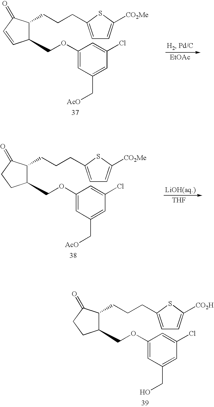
C1(COC2=CC(CO)=CC(Cl)=C2)C(CCCC2=CC=C([CO2H])S2)C(=O)CC1.C1(COC2=CC(C[AcO])=CC(Cl)=C2)C(CCCC2=CC=C([CO2Me])S2)C(=O)C=C1.[EtOAc].[THF].C1(COC2=CC(C[AcO])=CC(Cl)=C2)C(CCCC2=CC=C([CO2Me])S2)C(=O)CC1
